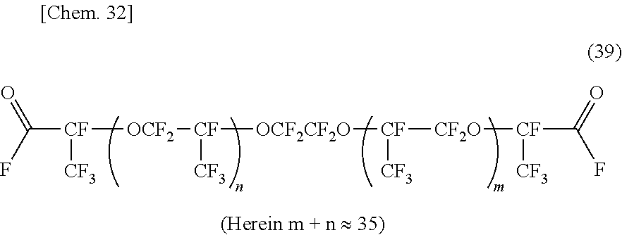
C([CF]([CF3])[OCF2][CF]([CF3])[OCF2CF2O][CF]([CF3])[CF2O][CF]([CF3])C(=O)F)(=O)F
